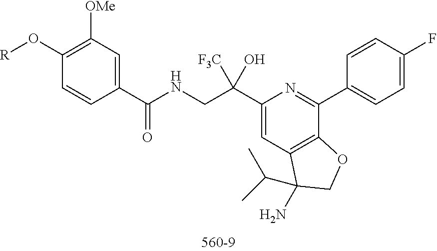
C1(C(CNC(C2=CC([OMe])=C(O[R])C=C2)=O)([F3C])O)=CC2=C(C(C3=CC=C(F)C=C3)=N1)OCC2(C(C)C)N
